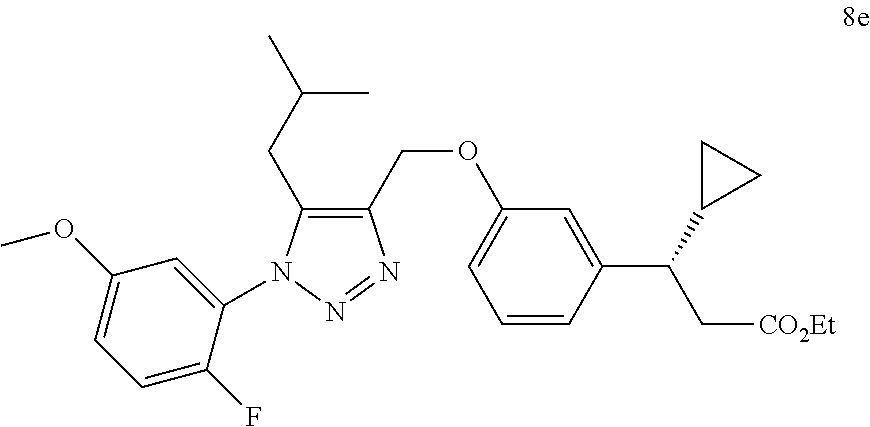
C1=CC(C(C[CO2Et])C2CC2)=CC(OCC2=C(CC(C)C)N(C3=CC(OC)=CC=C3F)N=N2)=C1
